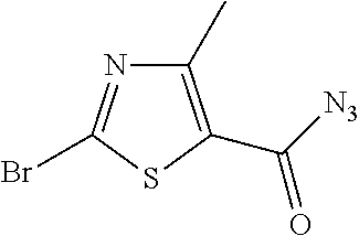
C1(C)=C(C([N3])=O)SC(Br)=N1
